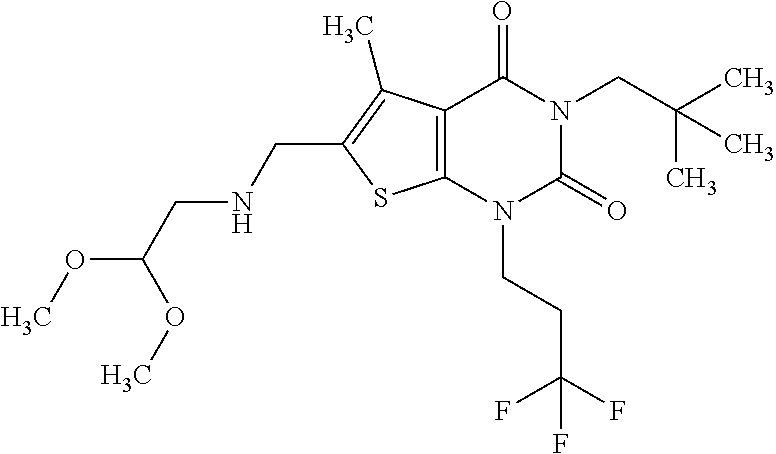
C12=C(N(CCC(F)(F)F)C(=O)N(CC(C)(C)C)C1=O)SC(CNCC(OC)OC)=C2C
